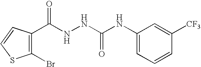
C1(C(NNC(NC2=CC=CC([CF3])=C2)=O)=O)=C(Br)SC=C1
